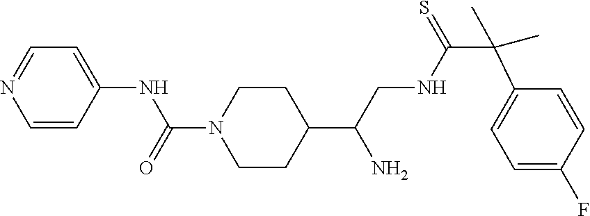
C1=CC(NC(N2CCC(C(CNC(=S)C(C3=CC=C(F)C=C3)(C)C)N)CC2)=O)=CC=N1
